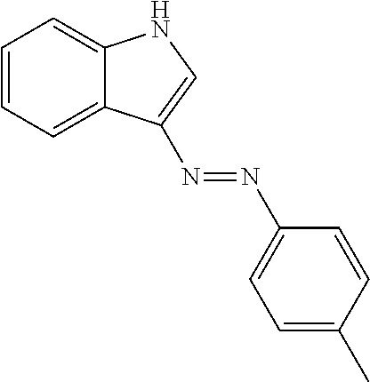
C1=CC=C2C(=C1)NC=C2N=NC1=CC=C(C)C=C1
